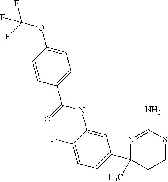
C1(OC(F)(F)F)=CC=C(C(=O)NC2=CC(C3(C)CCSC(N)=N3)=CC=C2F)C=C1
